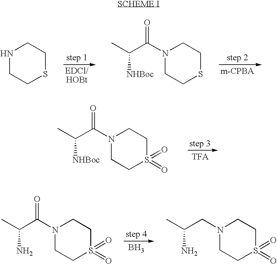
C(C(N1CCSCC1)=O)(C)[NHBoc].N1CCSCC1.C(C(N1CCS(=O)(=O)CC1)=O)(C)[NHBoc].B.C(C(N1CCS(=O)(=O)CC1)=O)(C)N.C(CN1CCS(=O)(=O)CC1)(C)N
